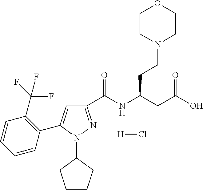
C1(C(NC(CC(O)=O)CCN2CCOCC2)=O)=NN(C2CCCC2)C(C2=C(C(F)(F)F)C=CC=C2)=C1.[H]Cl
